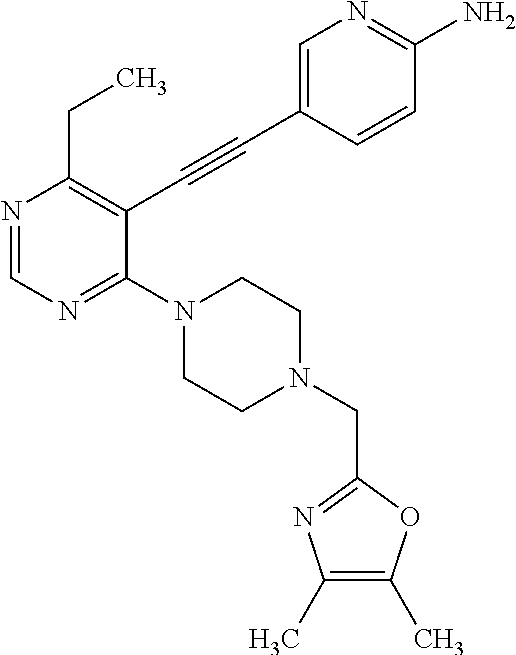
N1=CN=C(N2CCN(CC3=NC(C)=C(C)O3)CC2)C(C#CC2=CN=C(N)C=C2)=C1CC
